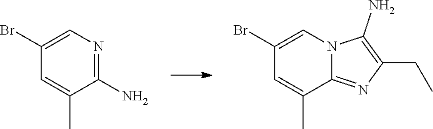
C1(Br)=CN=C(N)C(C)=C1.C1(Br)=CN2C(=NC(CC)=C2N)C(C)=C1
